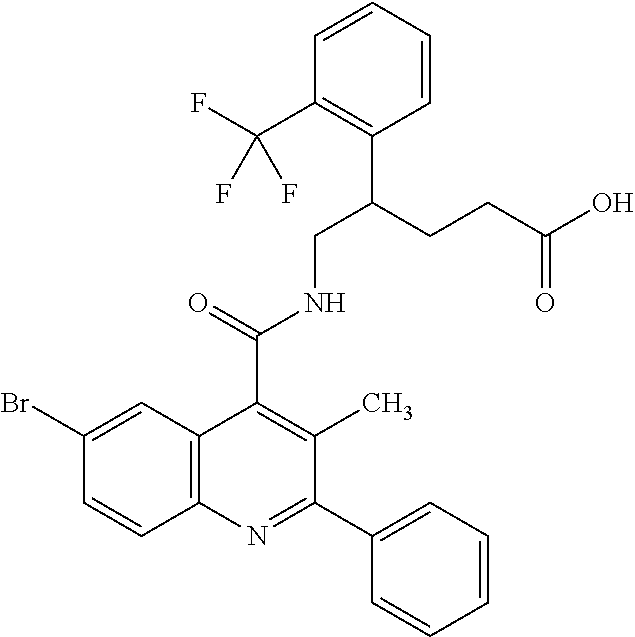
C1=CC(C(F)(F)F)=C(C(CCC(O)=O)CNC(C2=C(C)C(C3=CC=CC=C3)=NC3=C2C=C(Br)C=C3)=O)C=C1
